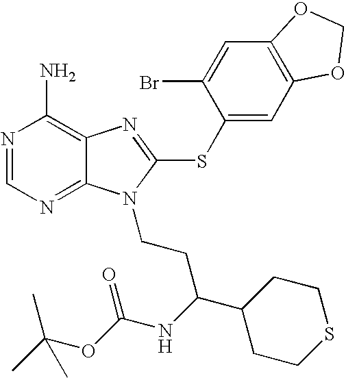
N1=CN=C2C(=C1N)N=C(SC1=CC3=C(C=C1Br)OCO3)N2CCC(C1CCSCC1)NC(OC(C)(C)C)=O
